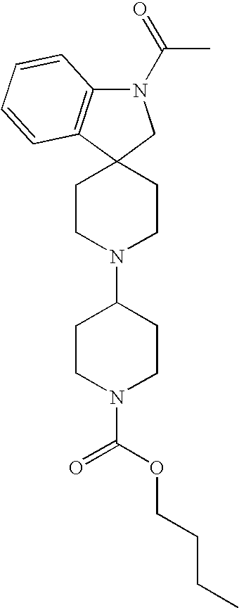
C1CN(C2CCN(C(OCCCC)=O)CC2)CCC12CN(C(C)=O)C1=C2C=CC=C1
